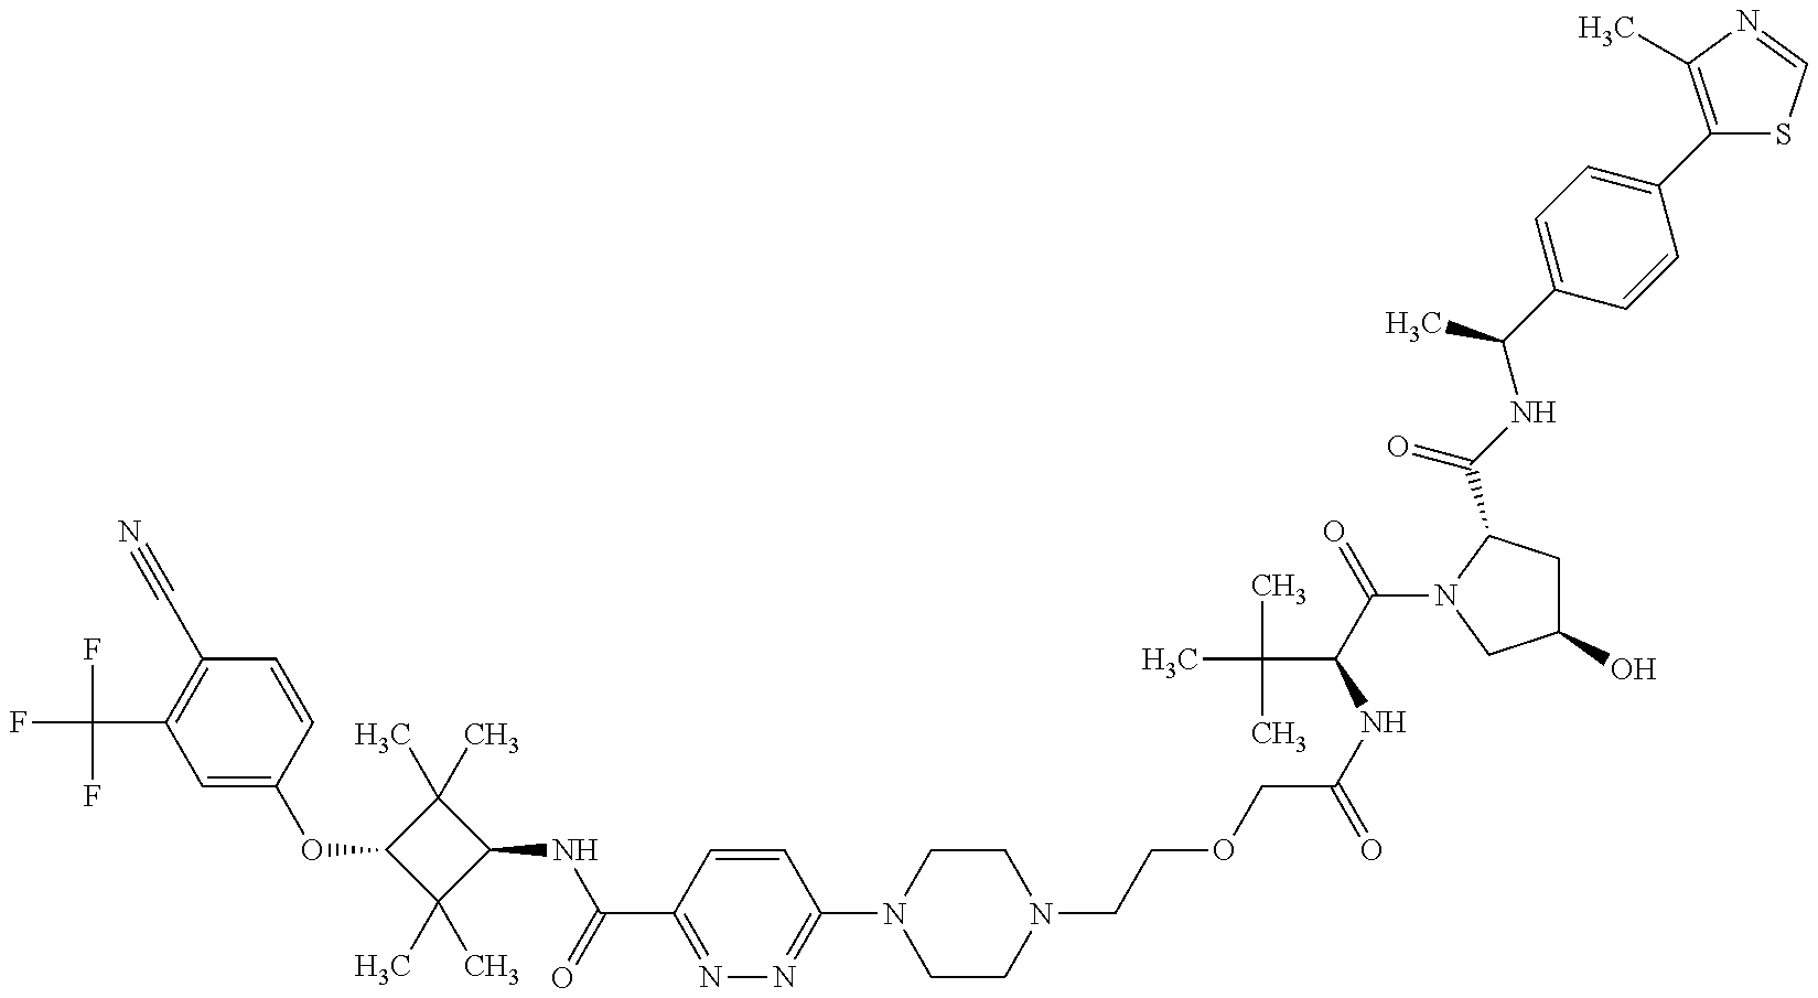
C1=C(OC2C(C)(C)C(NC(=O)C3=NN=C(N4CCN(CCOCC(NC(C(=O)N5C(C(NC(C6=CC=C(C7=C(C)N=CS7)C=C6)C)=O)CC(O)C5)C(C)(C)C)=O)CC4)C=C3)C2(C)C)C=CC(C#N)=C1C(F)(F)F
